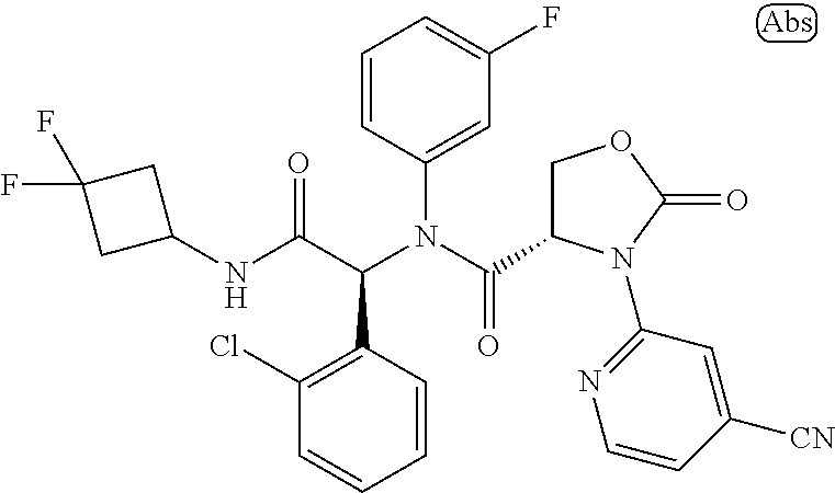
C1=CC(N(C(C2COC(=O)N2C2=NC=CC([CN])=C2)=O)C(C(NC2CC(F)(F)C2)=O)C2=C(Cl)C=CC=C2)=CC(F)=C1
